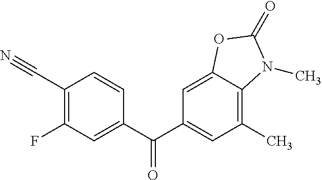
C1(C#N)=C(F)C=C(C(C2=CC(C)=C3C(=C2)OC(=O)N3C)=O)C=C1
